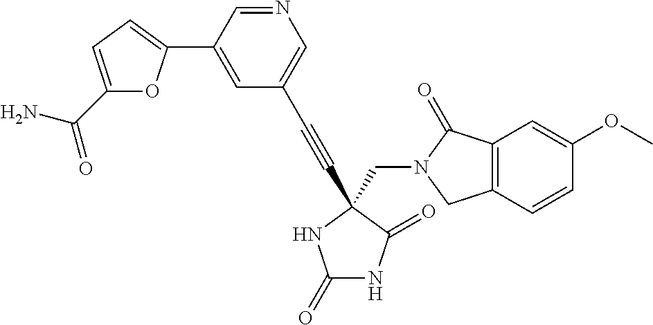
C(N1C(=O)C2=C(C1)C=CC(OC)=C2)C1(C#CC2=CN=CC(C3=CC=C(C(N)=O)O3)=C2)C(=O)NC(=O)N1
